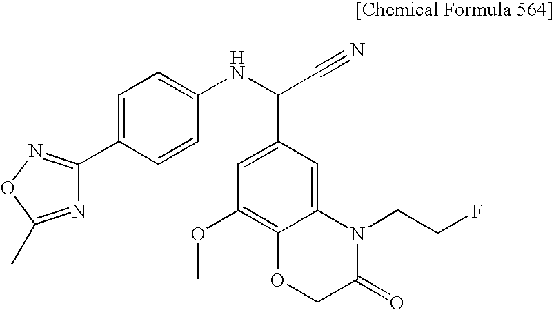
C12=CC(C(NC3=CC=C(C4=NOC(C)=N4)C=C3)C#N)=CC(OC)=C1OCC(=O)N2CCF
